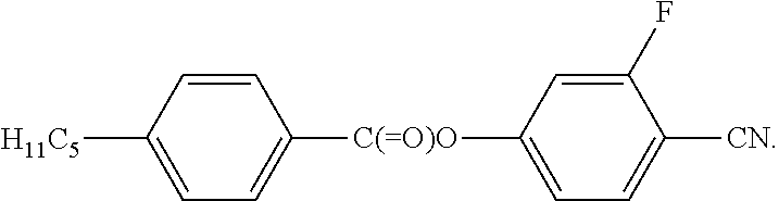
C1([C(=O)O]C2=CC=C([CN])C(F)=C2)=CC=C([H11C5])C=C1
